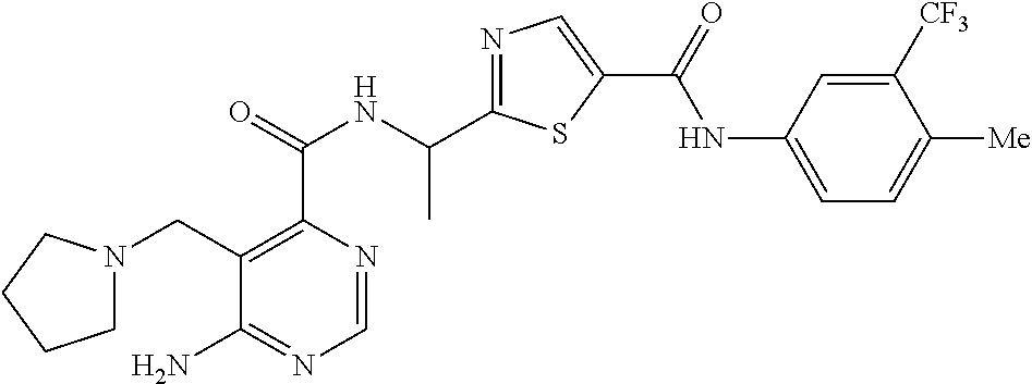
C1=NC(C(=O)NC(C2=NC=C(C(=O)NC3=CC=C([Me])C([CF3])=C3)S2)C)=C(CN2CCCC2)C(N)=N1
